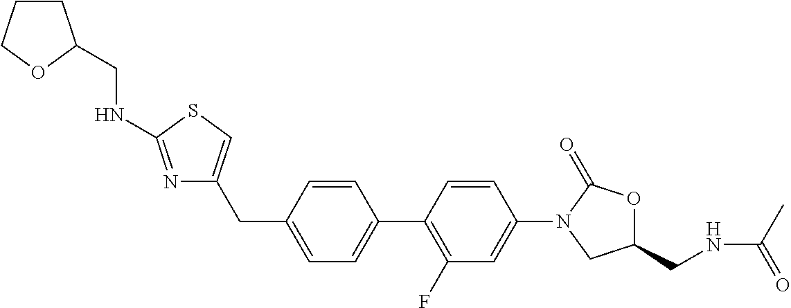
C1(CC2=CSC(NCC3CCCO3)=N2)=CC=C(C2=C(F)C=C(N3CC(CNC(C)=O)OC3=O)C=C2)C=C1
